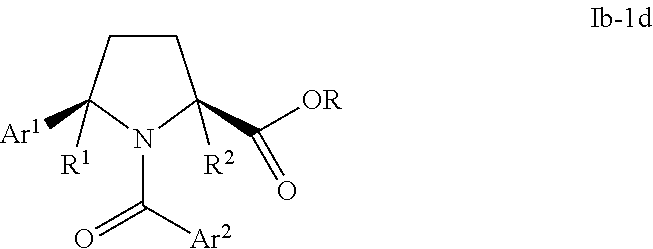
C([Ar2])(N1C(C([OR])=O)([R2])CCC1([Ar1])[R1])=O
